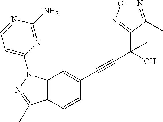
C12=C(C=CC(C#CC(C3=NON=C3C)(C)O)=C1)C(C)=NN2C1=CC=NC(N)=N1
